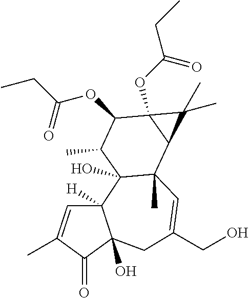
C1=C(C)C(=O)C2(O)C1([H])C1(O)C(C)(C=C(CO)C2)C2C(OC(=O)CC)(C(OC(=O)CC)C1C)C2(C)C
